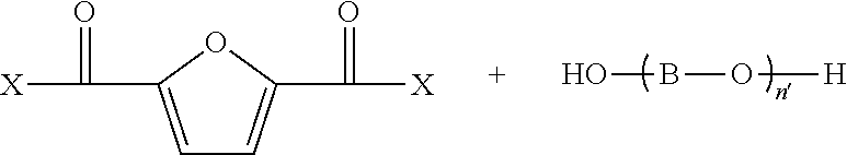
OBO[H].[X]C(=O)C1=CC=C(C([X])=O)O1
